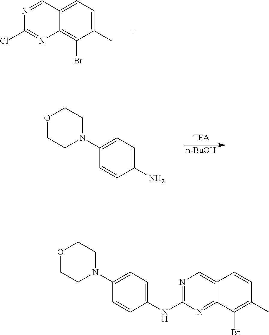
N1=CC2=CC=C(C)C(Br)=C2N=C1Cl.[n-BuOH].C1(N)=CC=C(N2CCOCC2)C=C1.C1(NC2=NC=C3C(=N2)C(Br)=C(C)C=C3)=CC=C(N2CCOCC2)C=C1
